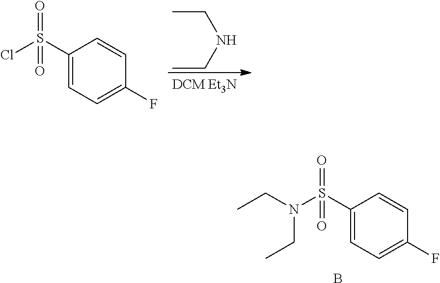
C1(S(Cl)(=O)=O)=CC=C(F)C=C1.C(C)NCC.C1(S(N(CC)CC)(=O)=O)=CC=C(F)C=C1.B
